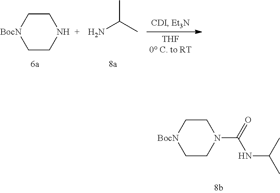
C1CN(C(NC(C)C)=O)CC[BocN]1.C1CNCC[BocN]1.NC(C)C
